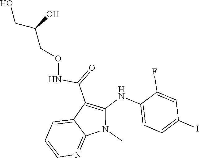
N(C(C1=C(NC2=CC=C(I)C=C2F)N(C)C2=NC=CC=C12)=O)OCC(O)CO
